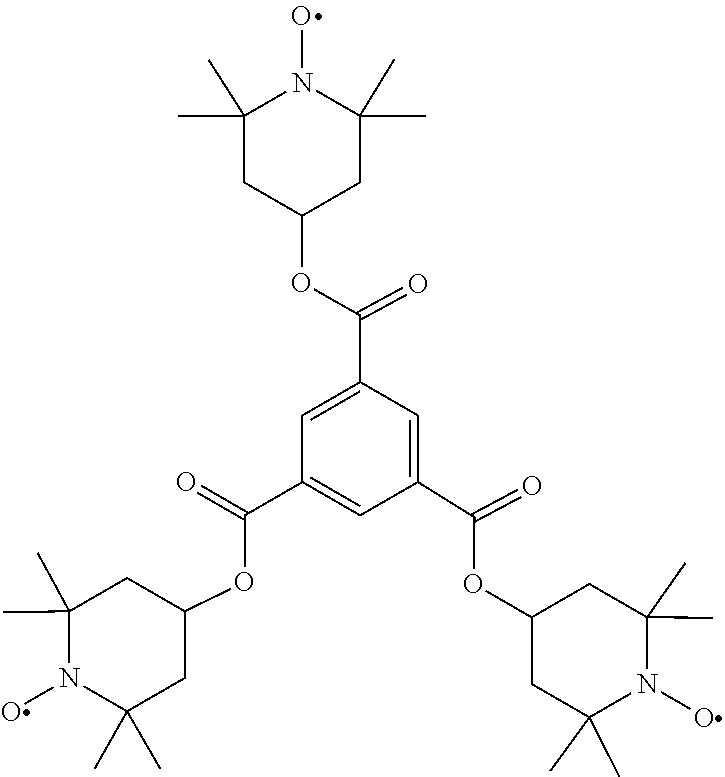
CC1(C)CC(OC(C2=CC(C(=O)OC3CC(C)(C)N(O)C(C)(C)C3)=CC(C(OC3CC(C)(C)N(O)C(C)(C)C3)=O)=C2)=O)CC(C)(C)N1O
